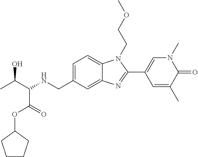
C1=C(CNC(C(C)O)C(=O)OC2CCCC2)C=C2C(=C1)N(CCOC)C(C1=CN(C)C(=O)C(C)=C1)=N2
